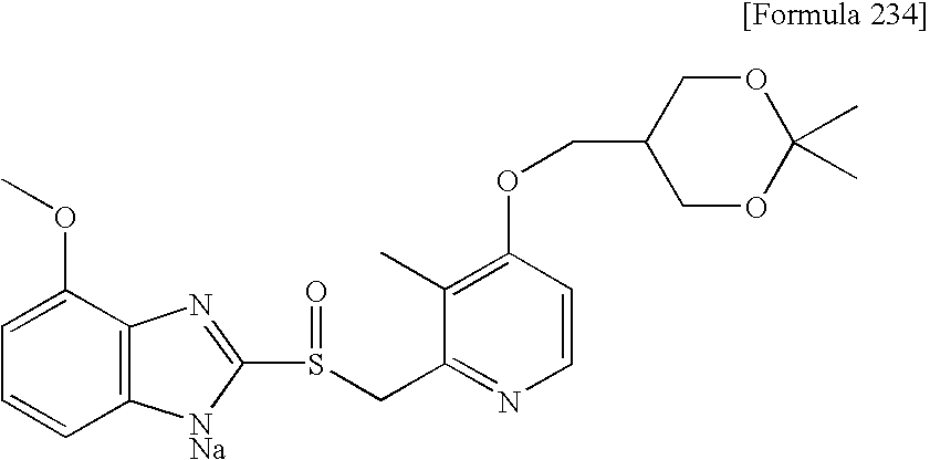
O(C1=C(C)C(CS(=O)C2=NC3=C(C=CC=C3OC)[NNa]2)=NC=C1)CC1COC(C)(C)OC1
